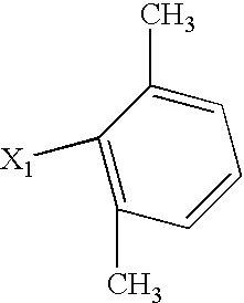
C1(C)=C([X1])C(C)=CC=C1
